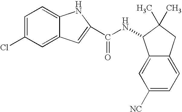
C1=C(Cl)C=C2C(=C1)NC(C(NC1C3=CC([NC])=CC=C3CC1(C)C)=O)=C2
